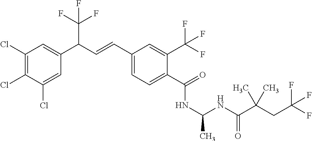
C1(Cl)=C(Cl)C(Cl)=CC(C(C=CC2=CC=C(C(=O)NC(C)NC(C(CC(F)(F)F)(C)C)=O)C(C(F)(F)F)=C2)C(F)(F)F)=C1
